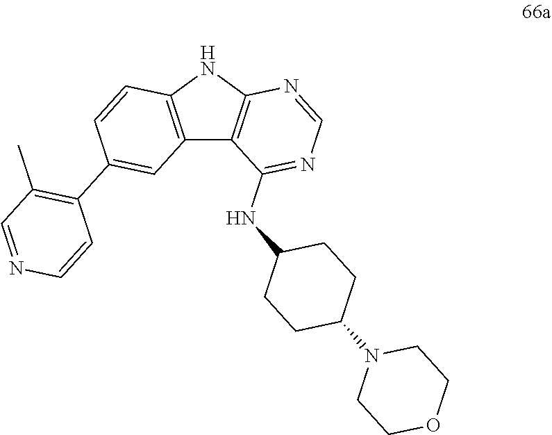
C12=C(NC3=C1C(NC1CCC(N4CCOCC4)CC1)=NC=N3)C=CC(C1=C(C)C=NC=C1)=C2
